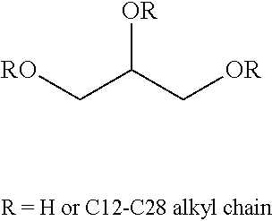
C([OR])C(C[RO])[OR]
